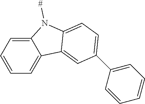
C12=CC=CC=C1C1=CC(C3=CC=CC=C3)=CC=C1N2[#]
